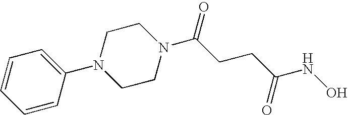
C1=CC(N2CCN(C(CCC(NO)=O)=O)CC2)=CC=C1
